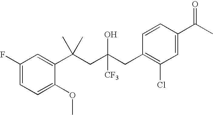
C1=C(OC)C(C(CC(CC2=C(Cl)C=C(C(C)=O)C=C2)([CF3])O)(C)C)=CC(F)=C1
